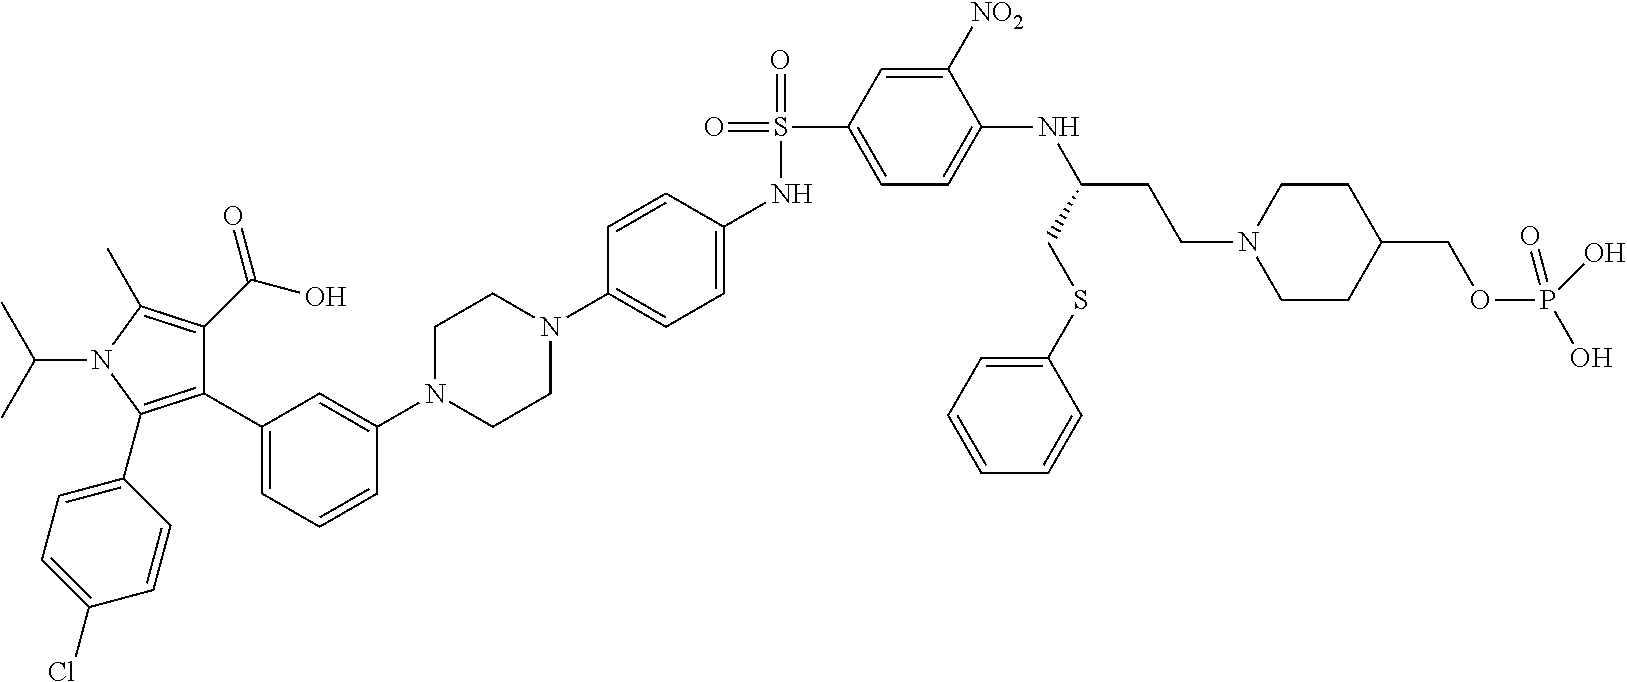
C1(C2=CC=CC(N3CCN(C4=CC=C(NS(=O)(C5=CC=C(NC(CCN6CCC(COP(O)(=O)O)CC6)CSC6=CC=CC=C6)C([NO2])=C5)=O)C=C4)CC3)=C2)=C(C2=CC=C(Cl)C=C2)N(C(C)C)C(C)=C1C(O)=O
